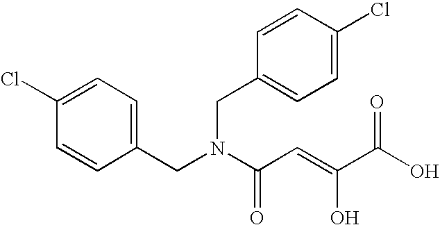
C1(Cl)=CC=C(CN(C(C=C(C(O)=O)O)=O)CC2=CC=C(Cl)C=C2)C=C1
